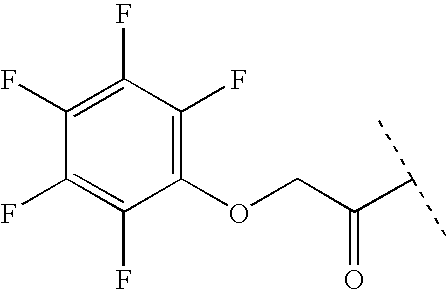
C1(F)=C(F)C(F)=C(OCC(C(C)C)=O)C(F)=C1F
